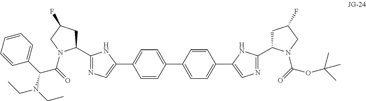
C1=CC(C2=CC=C(C3=CN=C(C4CC(F)CN4C(C(C4=CC=CC=C4)N(CC)CC)=O)N3)C=C2)=CC=C1C1=CN=C(C2CC(F)CN2C(=O)OC(C)(C)C)N1
